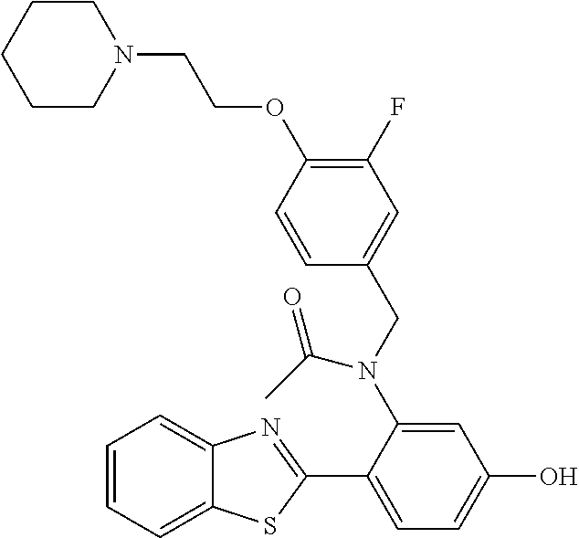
C1CN(CCOC2=C(F)C=C(CN(C3=CC(O)=CC=C3C3=NC4=CC=CC=C4S3)C(=O)C)C=C2)CCC1
